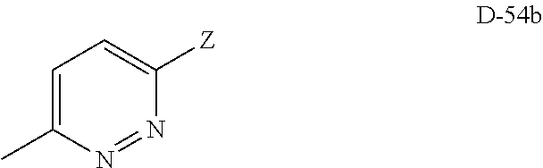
C1=C(C)N=NC([Z])=C1
